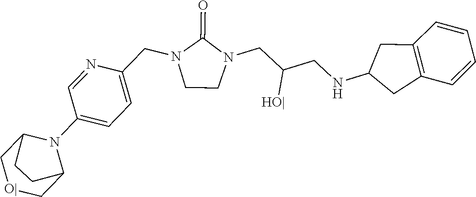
C1(NCC(CN2C(=O)N(CC3=CC=C(N4C5C[O|]CC4CC5)C=N3)CC2)[HO|])CC2=C(C1)C=CC=C2
